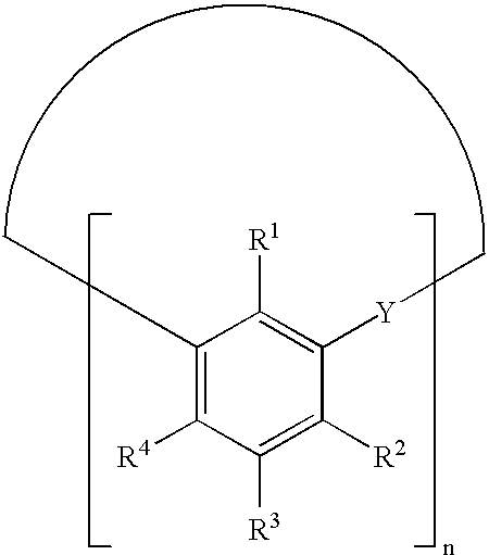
C1(C)=C([R4])C([R3])=C([R2])C([Y]C)=C1[R1]
